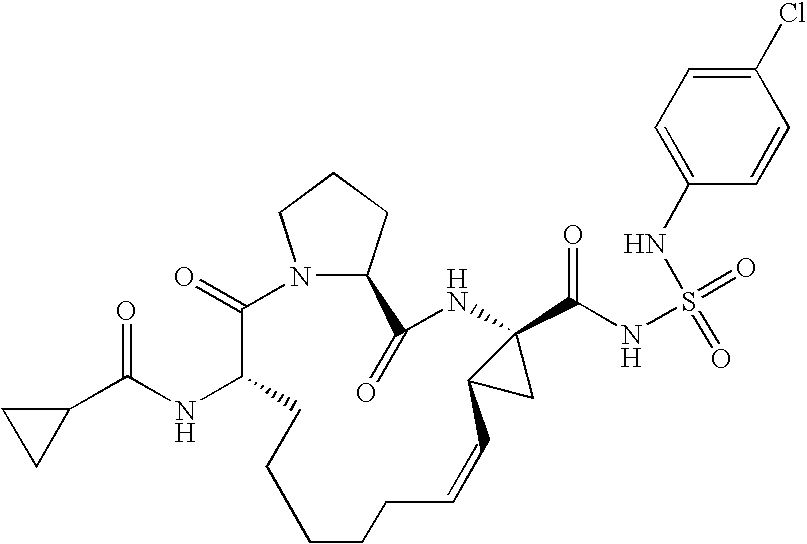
N12C(CCC1)C(=O)NC1(C(NS(NC3=CC=C(Cl)C=C3)(=O)=O)=O)C(C1)C=CCCCCCC(NC(C1CC1)=O)C2=O
